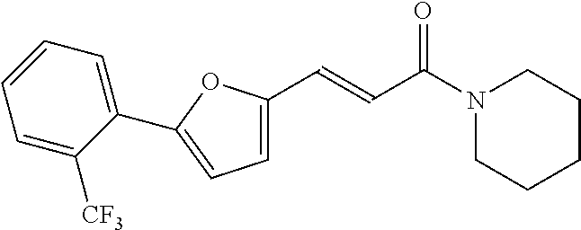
C1CCN(C(C=CC2=CC=C(C3=CC=CC=C3[CF3])O2)=O)CC1
